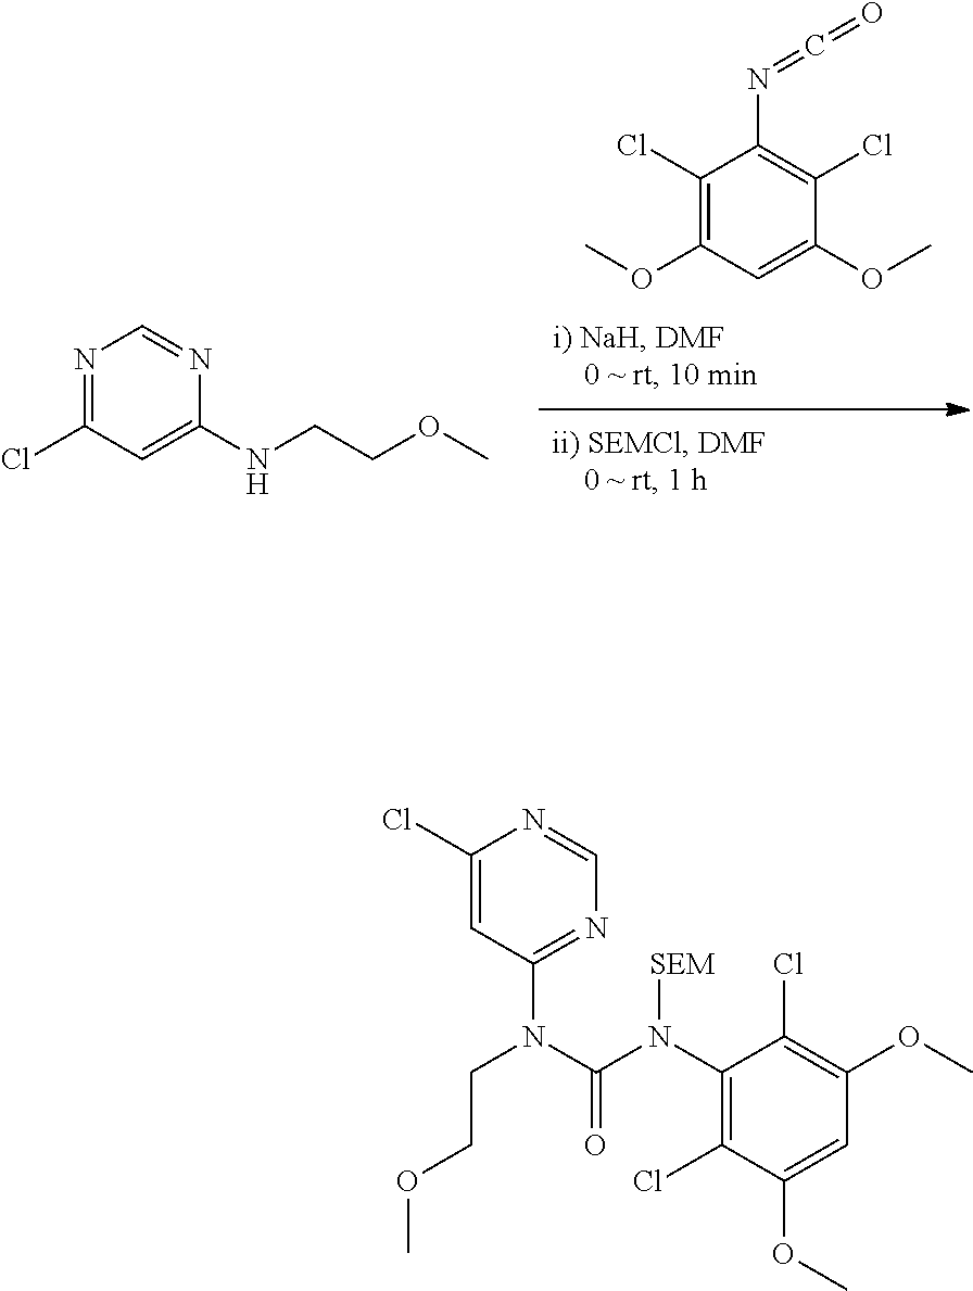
C1(Cl)=C(OC)C=C(OC)C(Cl)=C1N=C=O.N1=C(Cl)C=C(NCCOC)N=C1.C1(Cl)=CC(N(C(N(C2=C(Cl)C(OC)=CC(OC)=C2Cl)[SEM])=O)CCOC)=NC=N1
